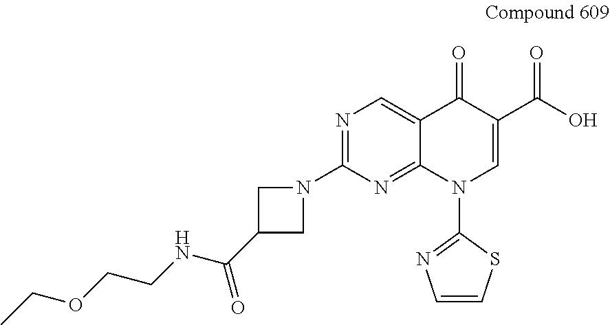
N1=C(N2CC(C(NCCOCC)=O)C2)N=C2C(=C1)C(=O)C(C(O)=O)=CN2C1=NC=CS1
